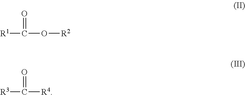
[R1]C(O[R2])=O.[R3]C([R4])=O
